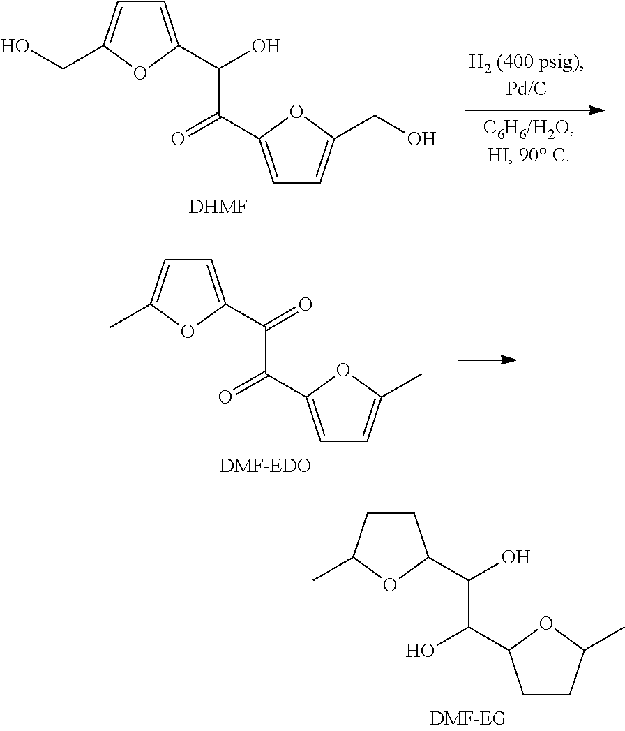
C1=C(C(O)C(=O)C2=CC=C(CO)O2)OC(CO)=C1.[DHMF].C1=C(C(=O)C(=O)C2=CC=C(C)O2)OC(C)=C1.C1CC(C)OC1C(O)C(O)C1CCC(C)O1
